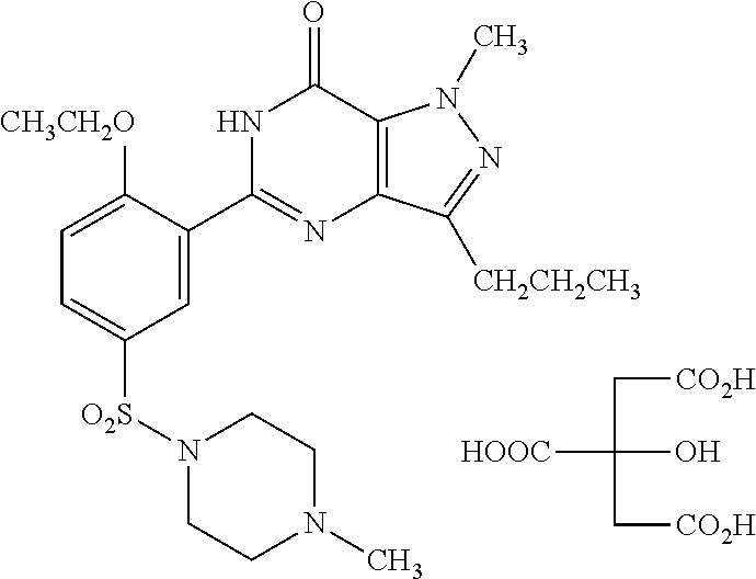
C1=C([CH3CH2O])C(C2=NC3=C(C(=O)N2)N(C)N=C3[CH2CH2CH3])=CC([O2S]N2CCN(C)CC2)=C1.[HOOC]C(C[CO2H])(C[CO2H])O
